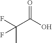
C(C(O)=O)(F)(C)F
